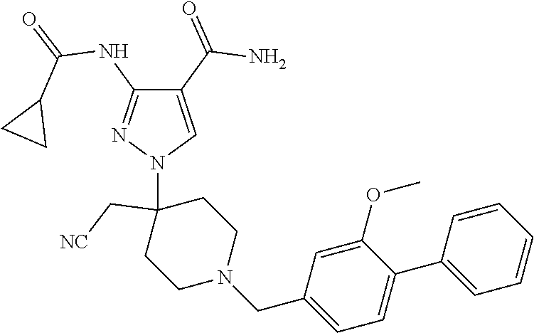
C1(C(=O)N)=CN(C2(C[NC])CCN(CC3=CC=C(C4=CC=CC=C4)C(OC)=C3)CC2)N=C1NC(=O)C1CC1
